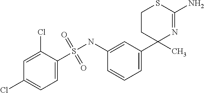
C1(NS(C2=CC=C(Cl)C=C2Cl)(=O)=O)=CC(C2(C)N=C(N)SCC2)=CC=C1
